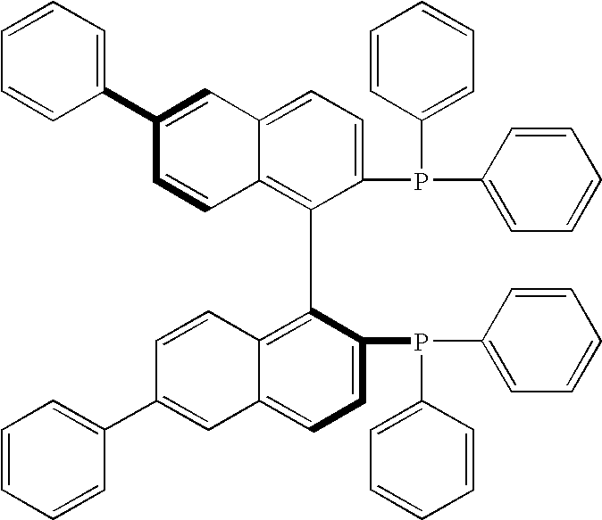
C12=C(C3=C4C(=CC=C3P(C3=CC=CC=C3)C3=CC=CC=C3)C=C(C3=CC=CC=C3)C=C4)C(P(C3=CC=CC=C3)C3=CC=CC=C3)=CC=C1C=C(C1=CC=CC=C1)C=C2
